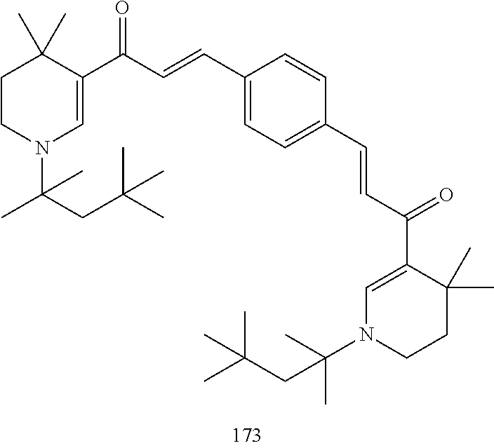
C1CN(C(CC(C)(C)C)(C)C)C=C(C(C=CC2=CC=C(C=CC(C3=CN(C(C)(C)CC(C)(C)C)CCC3(C)C)=O)C=C2)=O)C1(C)C
